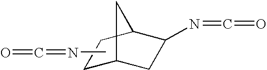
C1C2CC(N=C=O)C(C1)C2.CN=C=O
